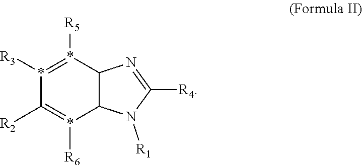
*1([R3])=*([R5])C2C(*([R6])=C1[R2])N([R1])C([R4])=N2
